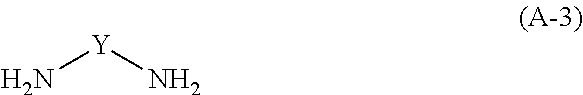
[Y](N)N
